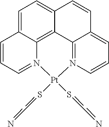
C1=C2C3=C4C(=C1)C=CC1=CC=CN(=C41)[Pt](SCN)(SCN)N3=CC=C2
